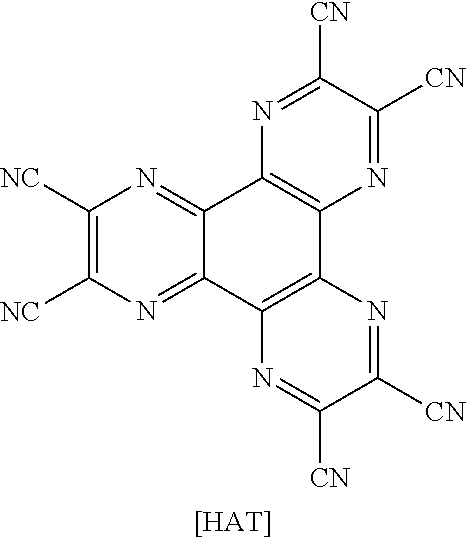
C1([NC])=C([NC])N=C2C(=N1)C1=C(C3=C2N=C([CN])C([CN])=N3)N=C([CN])C([CN])=N1.[[HAT]]
